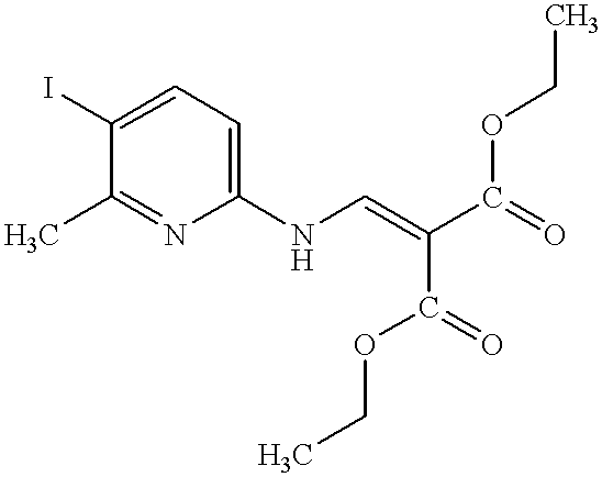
C1(NC=C(C(=O)OCC)C(=O)OCC)=CC=C(I)C(C)=N1
